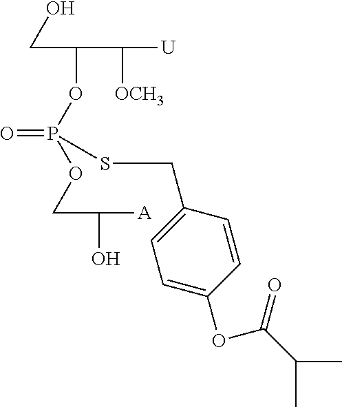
C(C(OP(OCC(O)[A])(=O)SCC1=CC=C(OC(C(C)C)=O)C=C1)C([OCH3])[U])O
